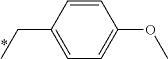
C1=C(CC)C=CC(OC)=C1
